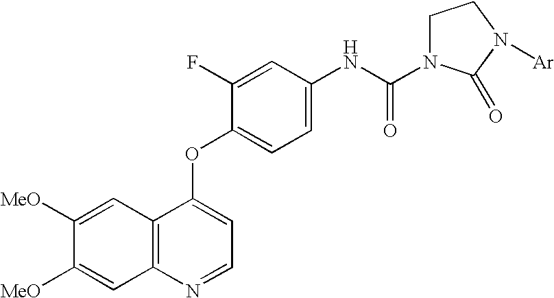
C12=C(N=CC=C1OC1=CC=C(NC(=O)N3CCN([Ar])C3=O)C=C1F)C=C([MeO])C([MeO])=C2
